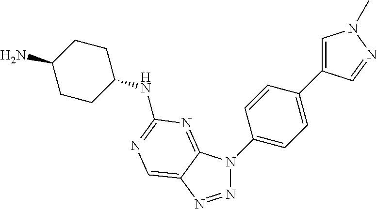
N(C1CCC(N)CC1)C1=NC=C2C(=N1)N(C1=CC=C(C3=CN(C)N=C3)C=C1)N=N2
